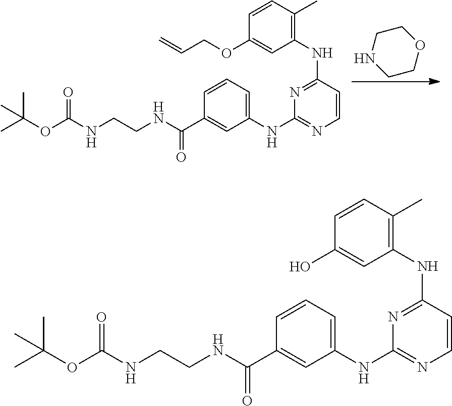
C1NCCOC1.C1(NC2=NC(NC3=CC=CC(C(=O)NCCNC(OC(C)(C)C)=O)=C3)=NC=C2)=C(C)C=CC(OCC=C)=C1.C1(NC2=NC(NC3=CC=CC(C(=O)NCCNC(OC(C)(C)C)=O)=C3)=NC=C2)=C(C)C=CC(O)=C1
